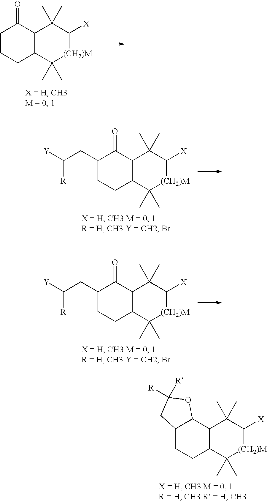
C1CCC2C(C1=O)C(C)(C)C([X])[(CH2)M]C2(C)C.C1(CC([Y])[R])CCC2C(C1=O)C(C)(C)C([X])[(CH2)M]C2(C)C.C1(CC([Y])[R])CCC2C(C1=O)C(C)(C)C([X])[(CH2)M]C2(C)C.C12CCC3C(C1OC([R])([R])C2)C(C)(C)C([X])[(CH2)M]C3(C)C
